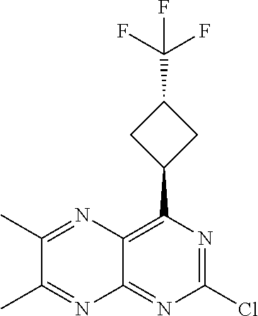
ClC1=NC(C2CC(C(F)(F)F)C2)=C2C(=N1)N=C(C)C(C)=N2
